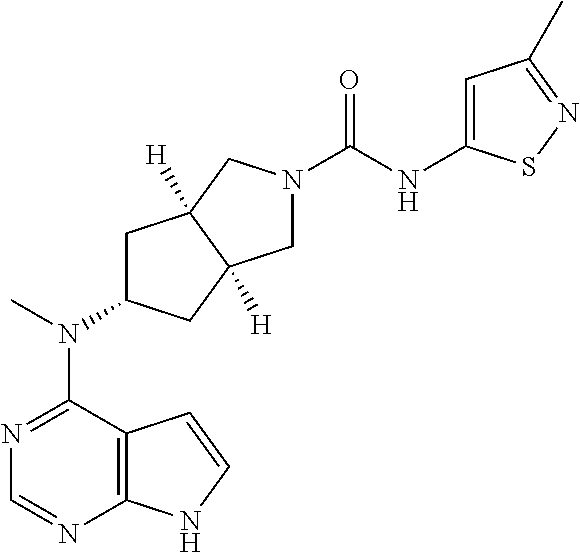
C12=C(N=CN=C1N(C)C1CC3([H])C([H])(C1)CN(C(=O)NC1=CC(C)=NS1)C3)NC=C2
